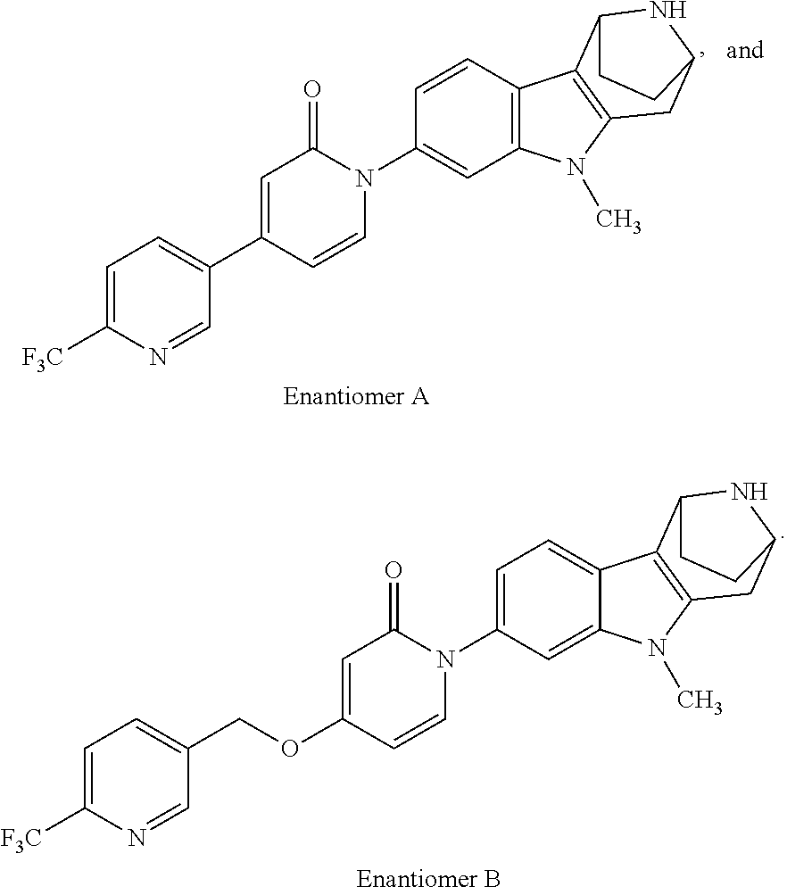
C1=C([F3C])N=CC(COC2=CC(=O)N(C3=CC=C4C(=C3)N(C)C3=C4C4NC(C3)CC4)C=C2)=C1.C1=C([F3C])N=CC(C2=CC(=O)N(C3=CC4=C(C=C3)C3=C(N4C)CC4NC3CC4)C=C2)=C1
